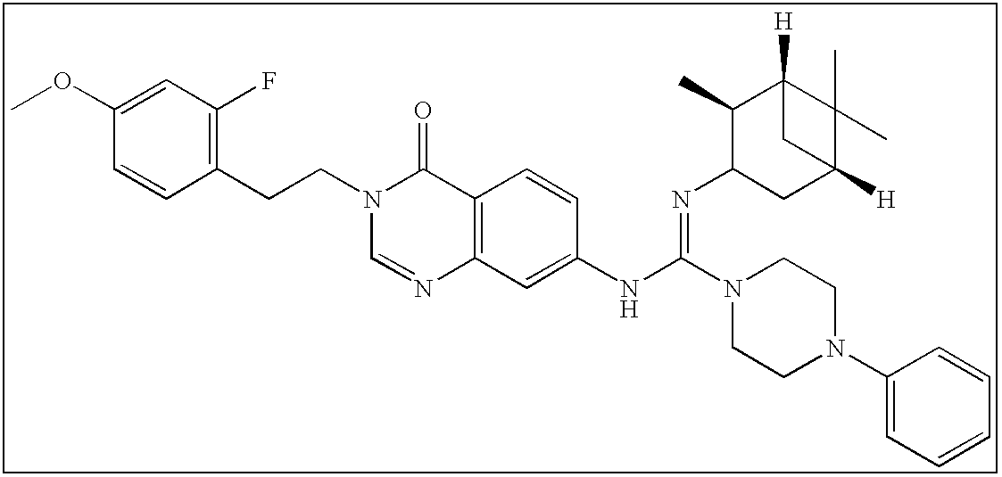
C1(OC)=CC(F)=C(CCN2C=NC3=C(C2=O)C=CC(NC(N2CCN(C4=CC=CC=C4)CC2)=NC2CC4([H])C(C)(C)C([H])(C2C)C4)=C3)C=C1
